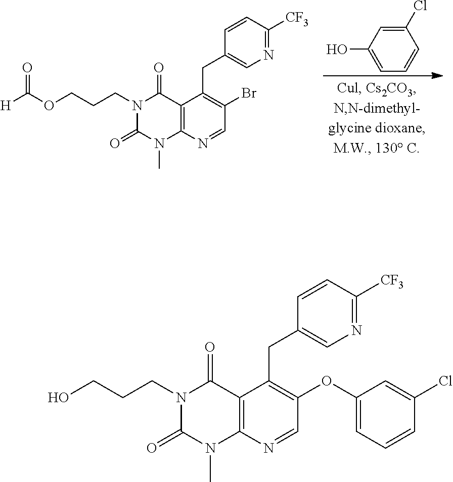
OCCCN1C(=O)N(C)C2=C(C1=O)C(CC1=CN=C([CF3])C=C1)=C(OC1=CC=CC(Cl)=C1)C=N2.O(CCCN1C(=O)N(C)C2=C(C1=O)C(CC1=CN=C([CF3])C=C1)=C(Br)C=N2)C([H])=O.C1(Cl)=CC(O)=CC=C1
